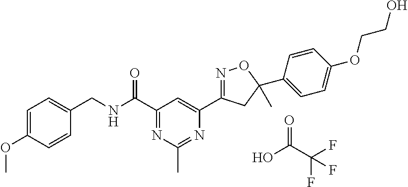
C1=C(OC)C=CC(CNC(C2=NC(C)=NC(C3=NOC(C)(C4=CC=C(OCCO)C=C4)C3)=C2)=O)=C1.OC(C(F)(F)F)=O
